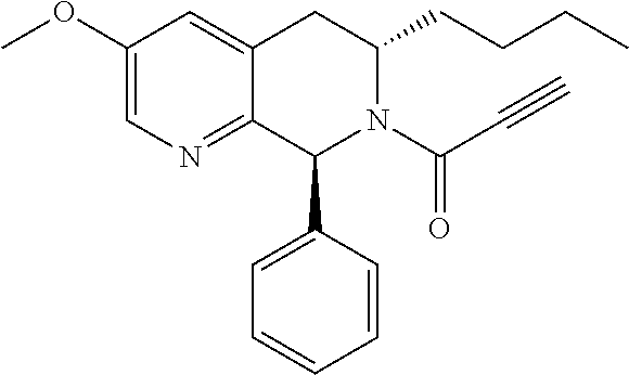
C12=NC=C(OC)C=C1CC(CCCC)N(C(C#C)=O)C2C1=CC=CC=C1
